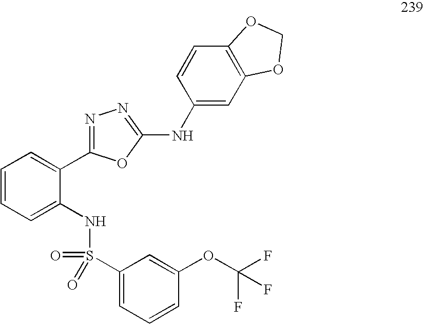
C1=CC=C(NS(C2=CC=CC(OC(F)(F)F)=C2)(=O)=O)C(C2=NN=C(NC3=CC4=C(C=C3)OCO4)O2)=C1
